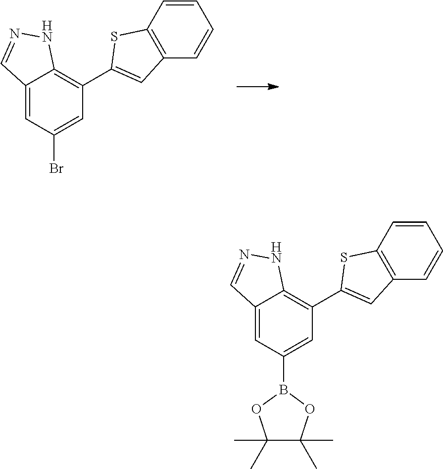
C1=CC2=C(C=C1)C=C(C1=C3C(=CC(Br)=C1)C=NN3)S2.C1=CC2=C(C=C1)C=C(C1=C3C(=CC(B4OC(C)(C)C(C)(C)O4)=C1)C=NN3)S2
